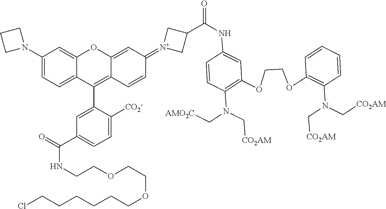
C1(N2CCC2)=CC=C2C(=C1)OC1=CC(=[N+]3CC(C(NC4=CC(OCCOC5=C(N(C[CO2AM])C[CO2AM])C=CC=C5)=C(N(C[CO2AM])C[AMO2C])C=C4)=O)C3)C=CC1=C2C1=CC(C(=O)NCCOCCOCCCCCCCl)=CC=C1[CO2-]
